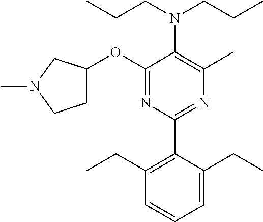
C1(OC2CCN(C)C2)=NC(C2=C(CC)C=CC=C2CC)=NC(C)=C1N(CCC)CCC
